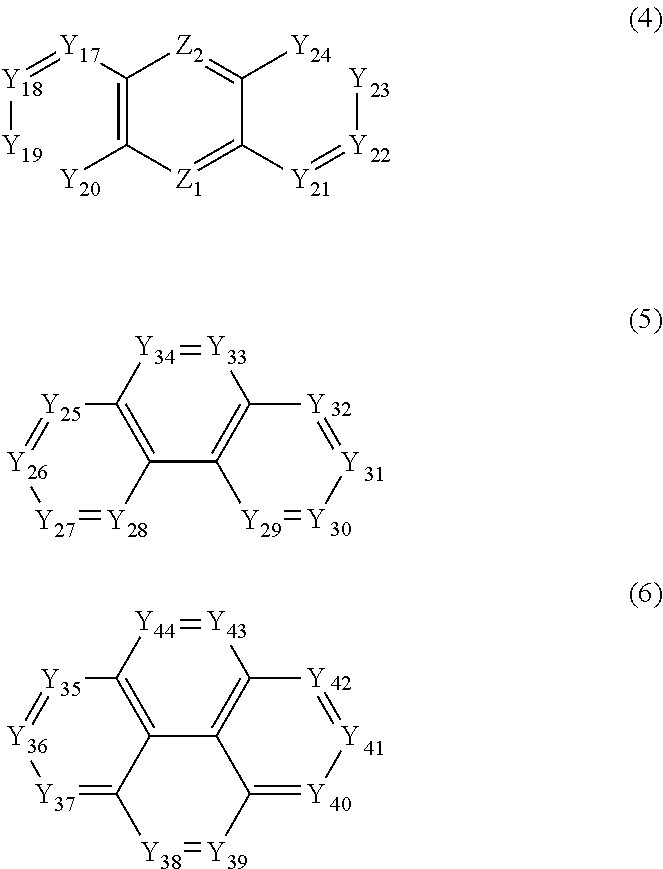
C1([Y21]=[Y][Y])=[Z1]C([Y20])=C([Y17]=[Y18][Y19])[Z2]=C1[Y24].[Y33]1=[Y34]C2=C(C3=C1[Y]=[Y][Y]=[Y29]3)[Y28]=[Y27][Y26]=[Y25]2.[Y43]1=[Y44]C2=C3C4=C1[Y]=[Y][Y]=C4[Y39]=[Y38]C3=[Y37][Y36]=[Y35]2
